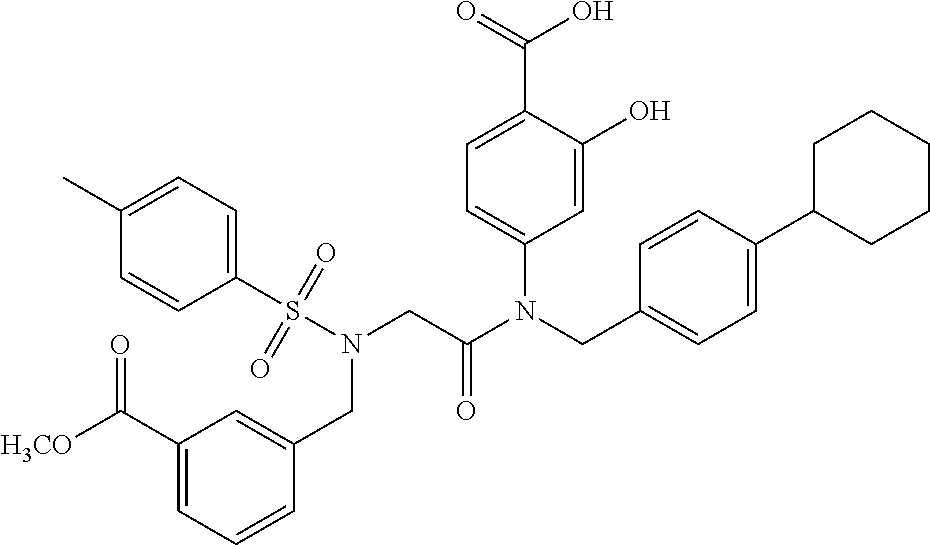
C1=C(O)C(C(=O)O)=CC=C1N(CC1=CC=C(C2CCCCC2)C=C1)C(CN(S(C1=CC=C(C)C=C1)(=O)=O)CC1=CC(C([H3CO])=O)=CC=C1)=O
